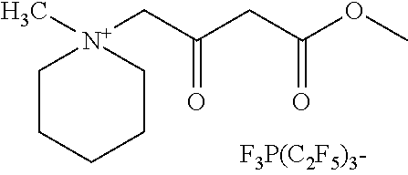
C1C[N+](C)(CC(CC(OC)=O)=O)CCC1
